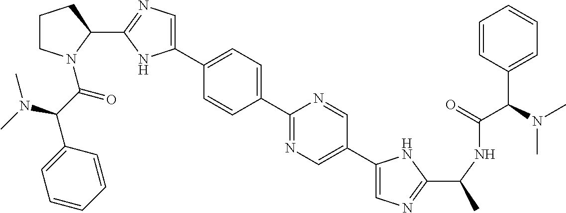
C1(C2=CC=C(C3=NC=C(C4=CN=C(C(C)NC(=O)C(C5=CC=CC=C5)N(C)C)N4)C=N3)C=C2)=CN=C(C2N(C(C(C3=CC=CC=C3)N(C)C)=O)CCC2)N1
